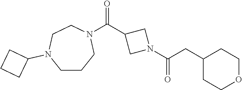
C(C1CN(C(=O)CC2CCOCC2)C1)(=O)N1CCN(C2CCC2)CCC1
